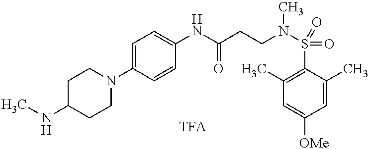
C1C(NC)CCN(C2=CC=C(NC(=O)CCN(S(C3=C(C)C=C([OMe])C=C3C)(=O)=O)C)C=C2)C1
